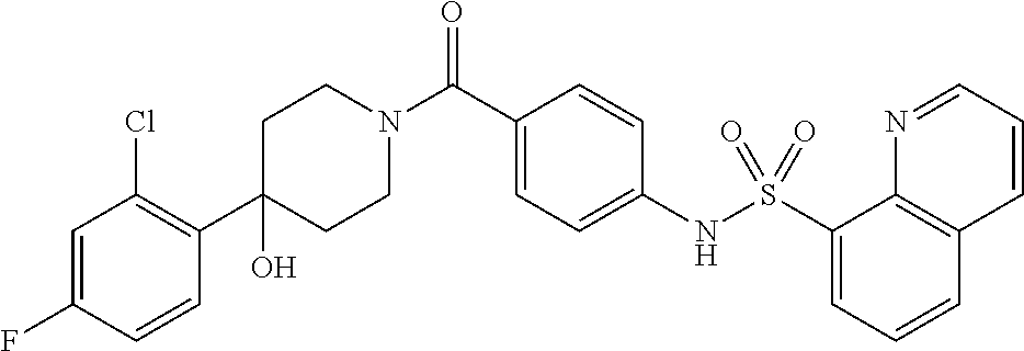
C1(O)(C2=C(Cl)C=C(F)C=C2)CCN(C(C2=CC=C(NS(C3=CC=CC4=C3N=CC=C4)(=O)=O)C=C2)=O)CC1
